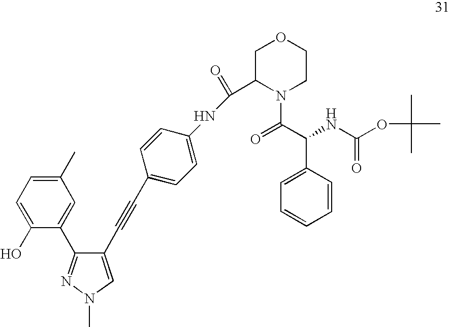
C1(C)=CC=C(O)C(C2=NN(C)C=C2C#CC2=CC=C(NC(C3N(C(C(NC(=O)OC(C)(C)C)C4=CC=CC=C4)=O)CCOC3)=O)C=C2)=C1
